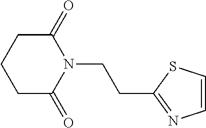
C1(=O)CCCC(=O)N1CCC1=NC=CS1
